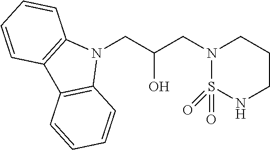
N1(CC(CN2S(=O)(=O)NCCC2)O)C2=C(C3=C1C=CC=C3)C=CC=C2
